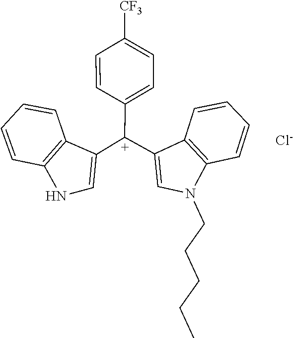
C1=CC2=C(C=C1)C([C+](C1=CC=C([CF3])C=C1)C1=CN(CCCCC)C3=C1C=CC=C3)=CN2.[Cl-]
